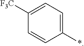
C1([F3C])=CC=C(*)C=C1
